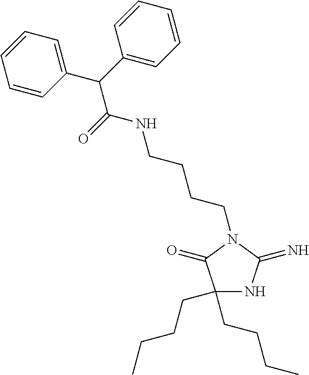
C1(CCCC)(CCCC)NC(=N)N(CCCCNC(=O)C(C2=CC=CC=C2)C2=CC=CC=C2)C1=O
